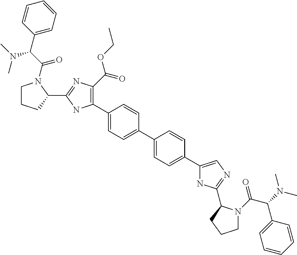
C1(C2=C(C(=O)OCC)N=C(C3N(C(C(C4=CC=CC=C4)N(C)C)=O)CCC3)N2)=CC=C(C2=CC=C(C3=CN=C(C4N(C(C(N(C)C)C5=CC=CC=C5)=O)CCC4)N3)C=C2)C=C1
